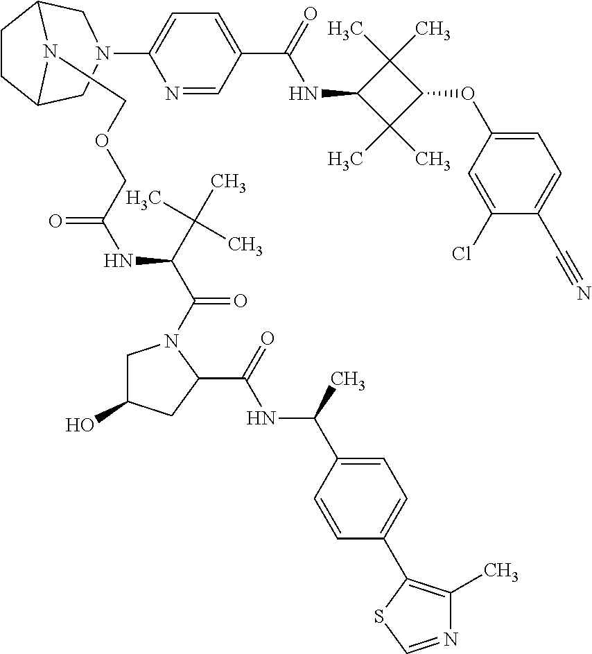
C1C(O)CC(C(=O)NC(C2=CC=C(C3=C(C)N=CS3)C=C2)C)N1C(C(C(C)(C)C)NC(=O)COCN1C2CCC1CN(C1=CC=C(C(=O)NC3C(C)(C)C(OC4=CC=C(C#N)C(Cl)=C4)C3(C)C)C=N1)C2)=O
